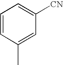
C1=CC(C)=CC([CN])=C1
